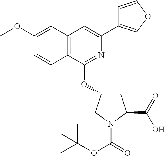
C1(OC)=CC2=C(C=C1)C(OC1CC(C(O)=O)N(C(=O)OC(C)(C)C)C1)=NC(C1=COC=C1)=C2
